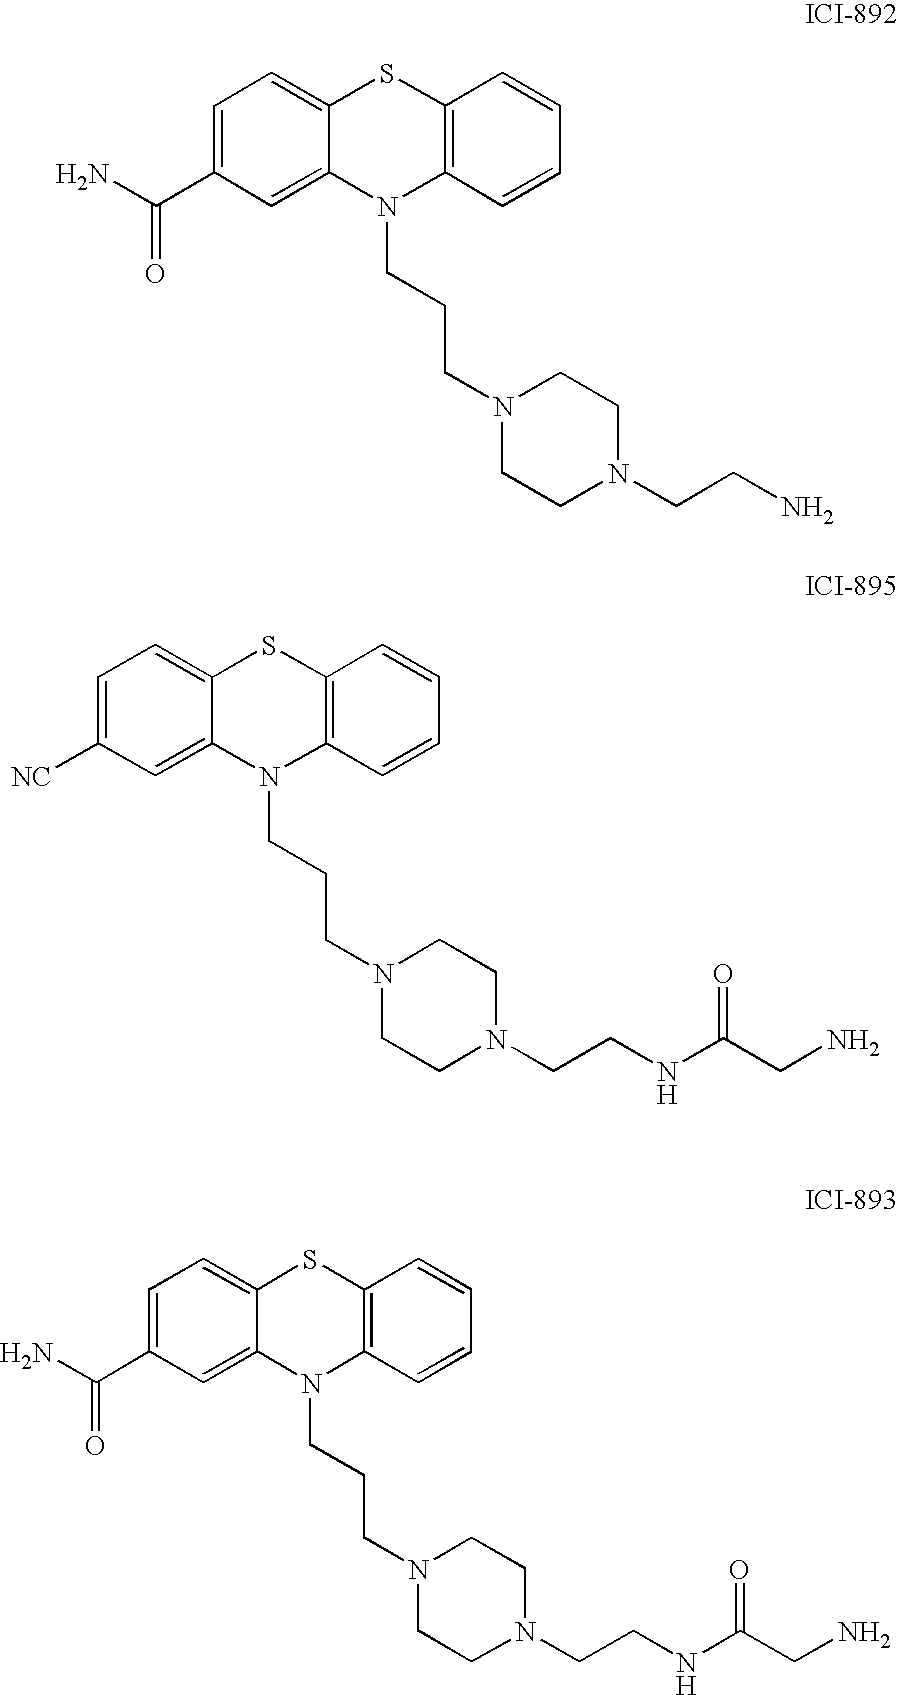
NC(C1=CC=C2C(=C1)N(CCCN1CCN(CCN)CC1)C1=C(S2)C=CC=C1)=O.NC(C1=CC=C2C(=C1)N(CCCN1CCN(CCNC(CN)=O)CC1)C1=C(S2)C=CC=C1)=O.[NC]C1=CC=C2C(=C1)N(CCCN1CCN(CCNC(CN)=O)CC1)C1=C(S2)C=CC=C1
